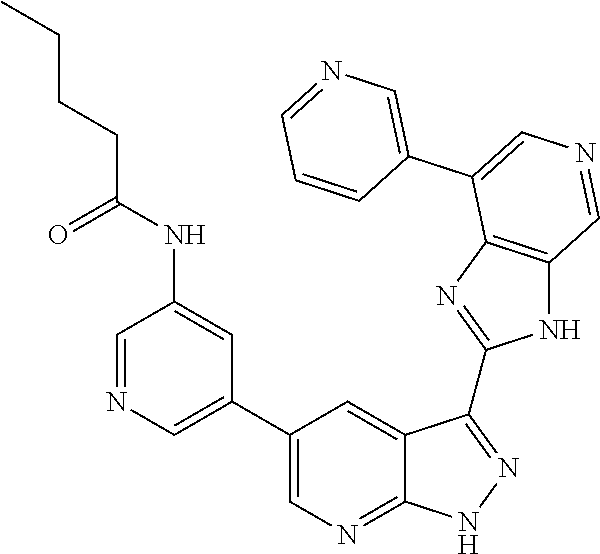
C1=NC=C(C2=CN=C3C(=C2)C(C2=NC4=C(N2)C=NC=C4C2=CN=CC=C2)=NN3)C=C1NC(CCCC)=O
